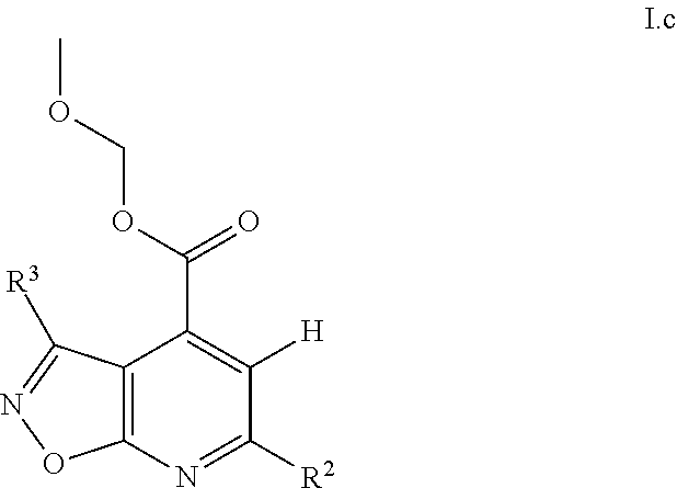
C12=C(N=C([R2])C([H])=C1C(OCOC)=O)ON=C2[R3]
